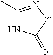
C1(C)=N[Z4]C(=O)N1
